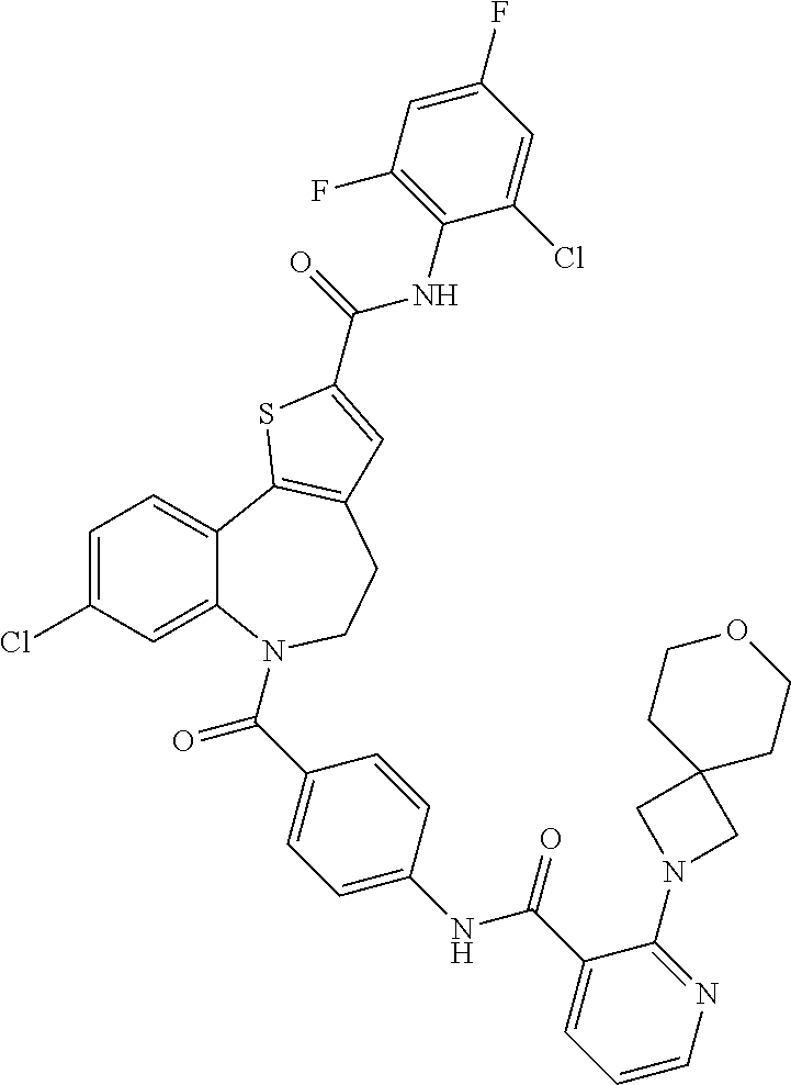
C1=C(Cl)C=C2C(=C1)C1=C(CCN2C(=O)C2=CC=C(NC(=O)C3=CC=CN=C3N3CC4(C3)CCOCC4)C=C2)C=C(C(NC2=C(F)C=C(F)C=C2Cl)=O)S1
